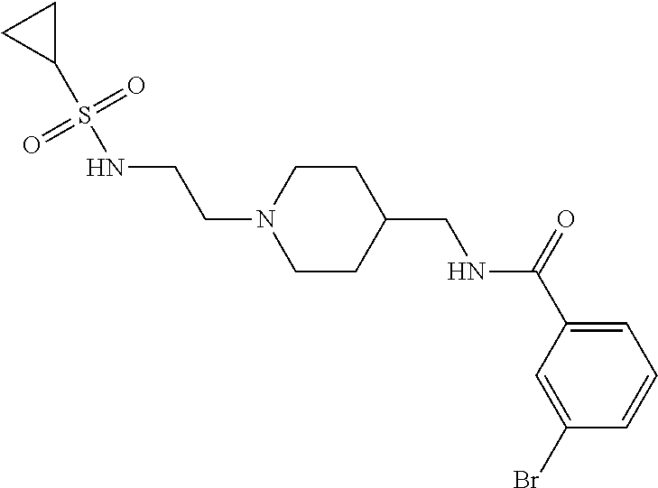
N1(CCNS(C2CC2)(=O)=O)CCC(CNC(C2=CC=CC(Br)=C2)=O)CC1
